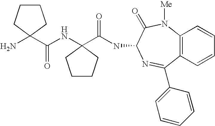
C1CCC(N)(C(NC2(C(NC3C(=O)N([Me])C4=C(C=CC=C4)C(C4=CC=CC=C4)=N3)=O)CCCC2)=O)C1
